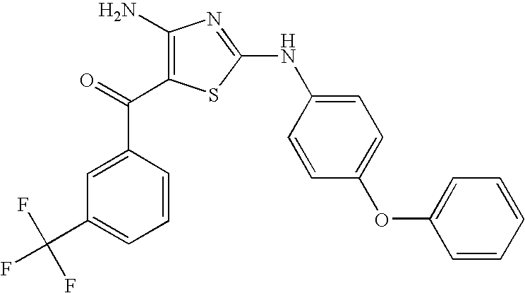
C1=C(C(=O)C2=C(N)N=C(NC3=CC=C(OC4=CC=CC=C4)C=C3)S2)C=CC=C1C(F)(F)F
